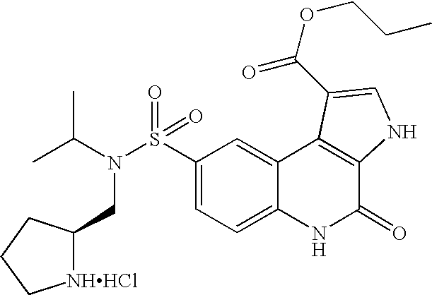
N(S(C1=CC=C2C(=C1)C1=C(C(=O)N2)NC=C1C(OCCC)=O)(=O)=O)(C(C)C)CC1[NHHCl]CCC1
